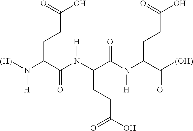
N(C(C(N(C(C(N(C(C([(OH)])=O)CCC(O)=O)[H])=O)CCC(O)=O)[H])=O)CCC(O)=O)([(H)])[H]
